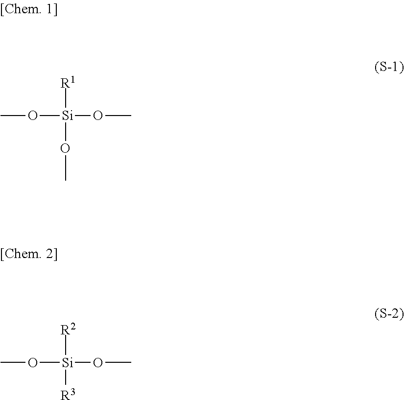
O([Si]([R1])(OC)OC)C.O([Si]([R2])([R3])OC)C
